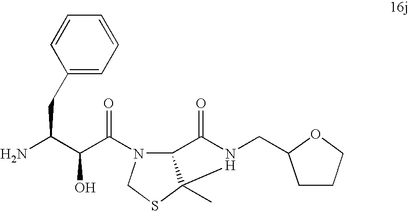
NC(C(C(=O)N1C2C(C)(SC1)N(CC1CCCO1)C2=O)O)CC1=CC=CC=C1
